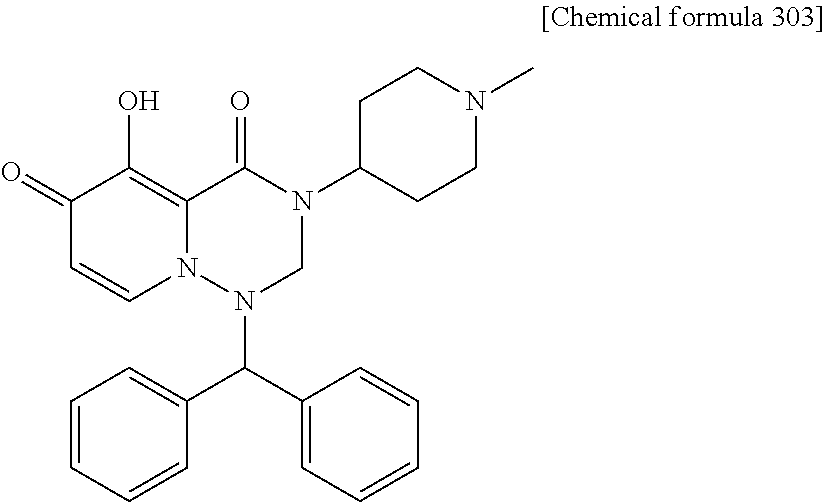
C1=CC=CC(C(C2=CC=CC=C2)N2CN(C3CCN(C)CC3)C(=O)C3=C(O)C(=O)C=CN23)=C1
